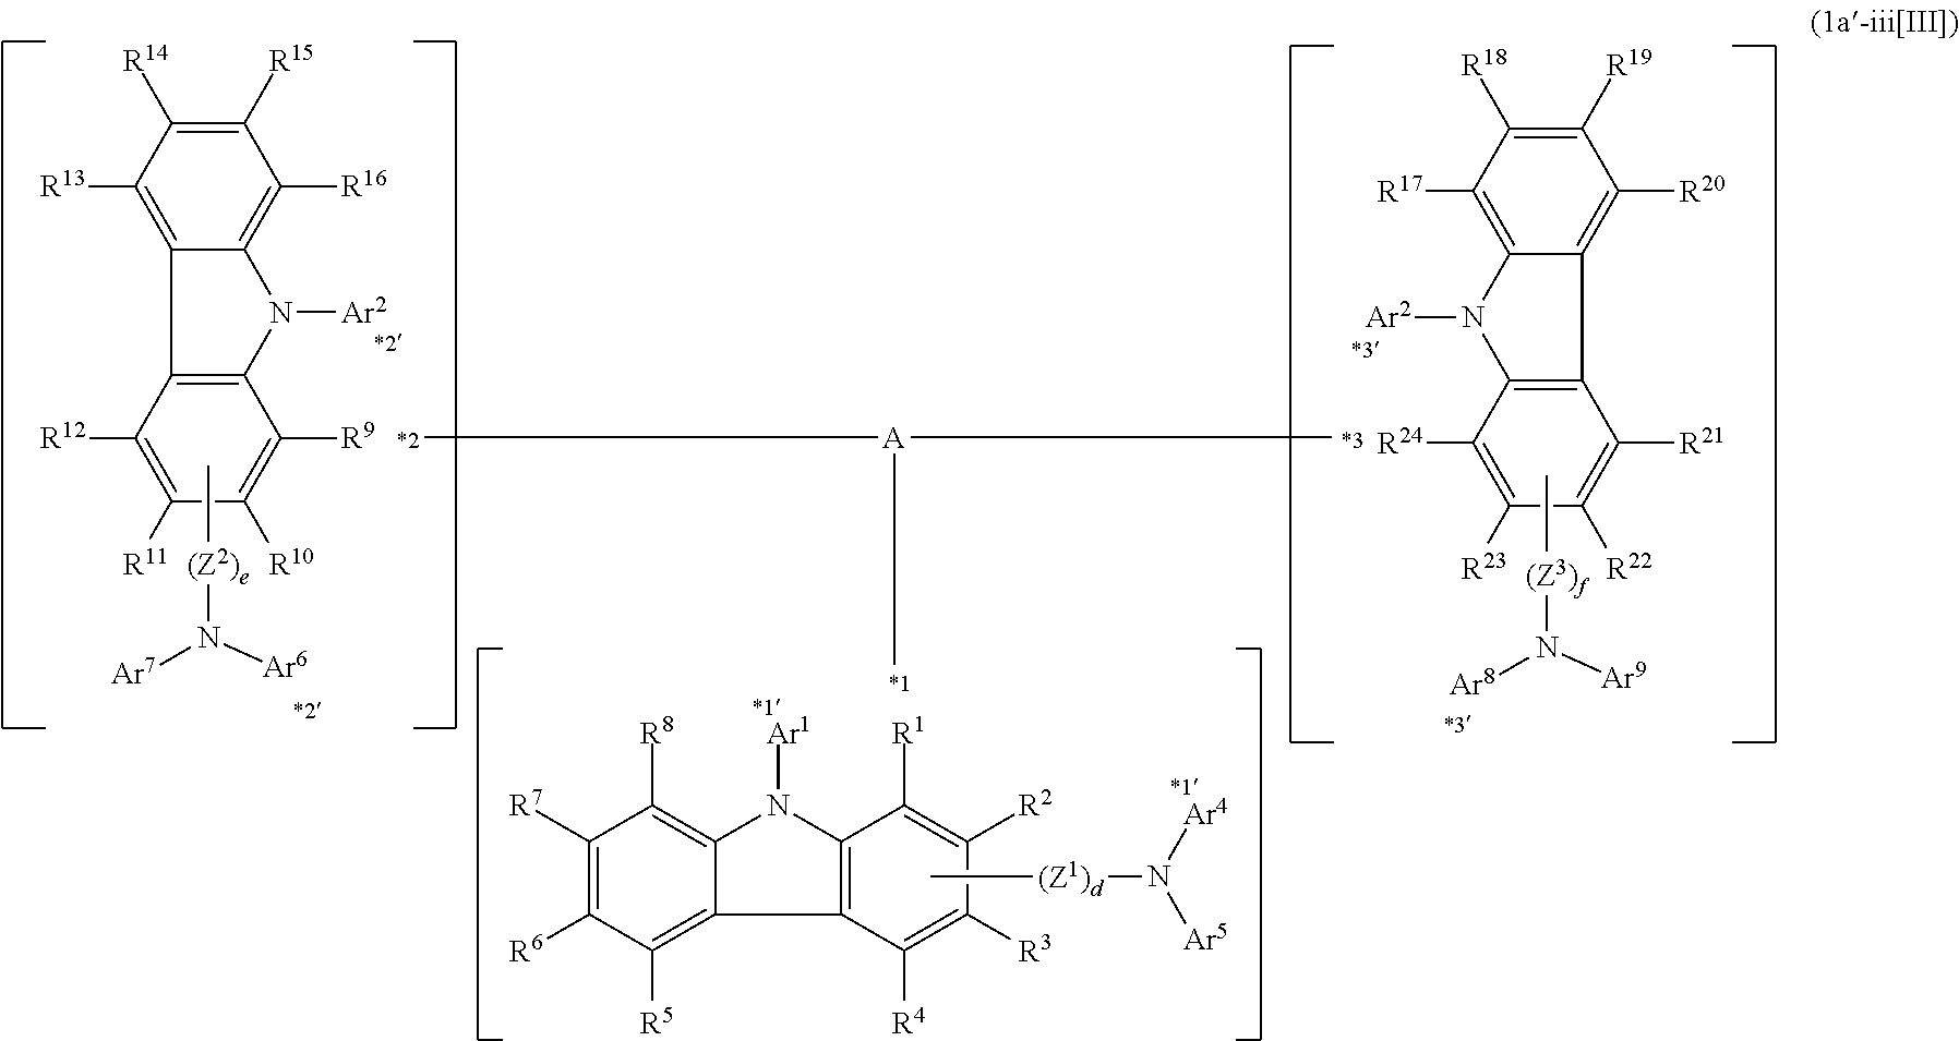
N1([Ar2])C2=C([R16])C([R15])=C([R14])C([R13])=C2C2=C1C([R9])=C([R10])C([R11])=C2[R12].C[(Z1)d]N([Ar5])[Ar4].C[(Z2)e]N([Ar7])[Ar6].C[(Z3)f]N([Ar8])[Ar9].C12=C(C([R4])=C([R3])C([R2])=C1[R1])C1=C([R5])C([R6])=C([R7])C([R8])=C1N2[Ar1].N1([Ar2])C2=C(C3=C([R20])C([R19])=C([R18])C([R17])=C13)C([R21])=C([R22])C([R23])=C2[R24].C[A](C)C
